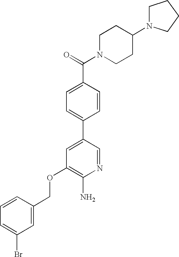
C(OC1=C(N)N=CC(C2=CC=C(C(=O)N3CCC(N4CCCC4)CC3)C=C2)=C1)C1=CC(Br)=CC=C1
